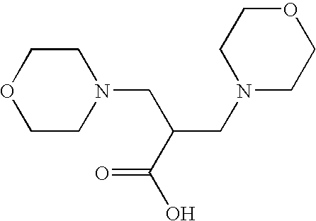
C1CN(CC(C(=O)O)CN2CCOCC2)CCO1
